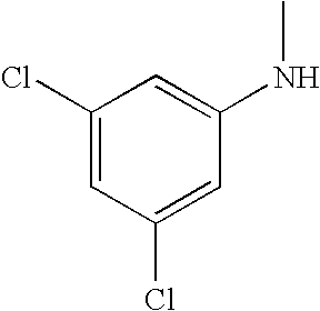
C1(Cl)=CC(Cl)=CC(NC)=C1
